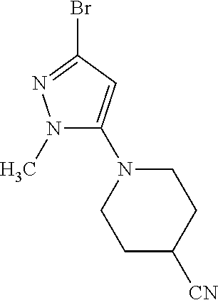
N1(C)C(N2CCC([CN])CC2)=CC(Br)=N1
